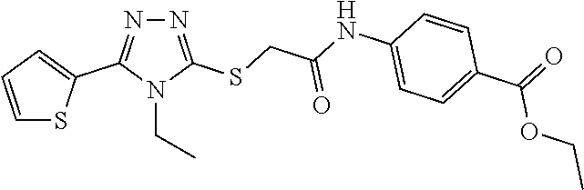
N1=C(SCC(=O)NC2=CC=C(C(=O)OCC)C=C2)N(CC)C(C2=CC=CS2)=N1
